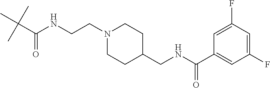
CC(C(NCCN1CCC(CNC(C2=CC(F)=CC(F)=C2)=O)CC1)=O)(C)C
